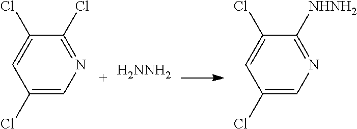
C1(Cl)=NC=C(Cl)C=C1Cl.[H2NNH2].C1([NHNH2])=NC=C(Cl)C=C1Cl
